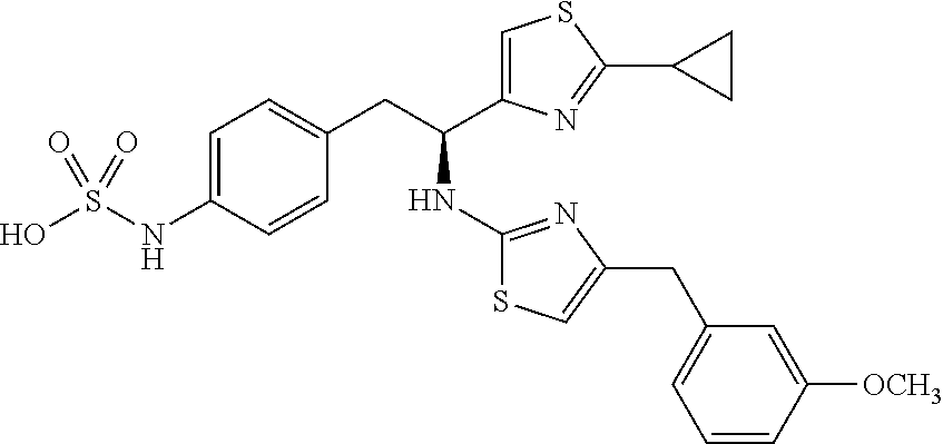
C1=C(NS(O)(=O)=O)C=CC(CC(NC2=NC(CC3=CC=CC([OCH3])=C3)=CS2)C2=CSC(C3CC3)=N2)=C1
